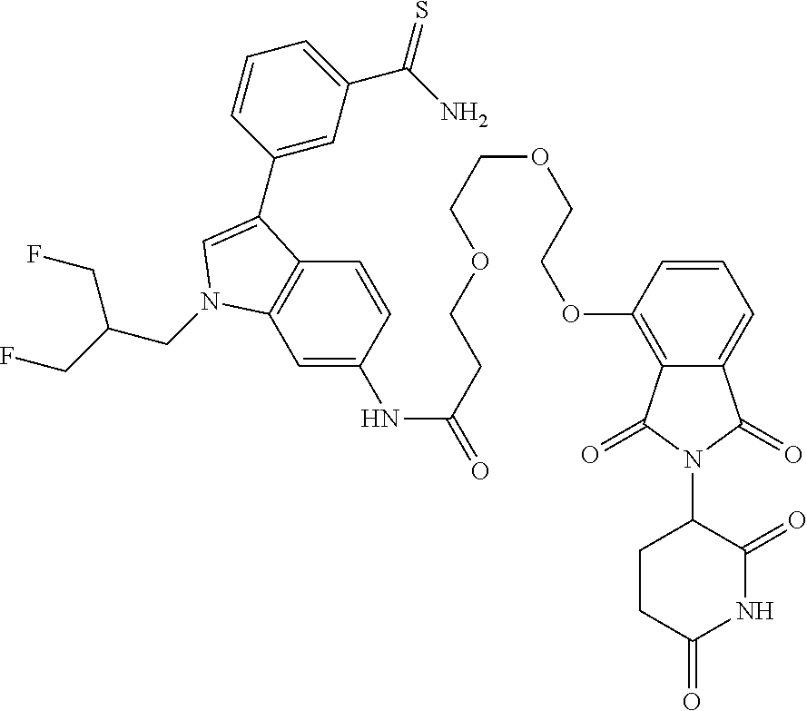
C1=C(NC(CCOCCOCCOC2=C3C(=CC=C2)C(=O)N(C2CCC(=O)NC2=O)C3=O)=O)C=CC2=C1N(CC(CF)CF)C=C2C1=CC(C(N)=S)=CC=C1
